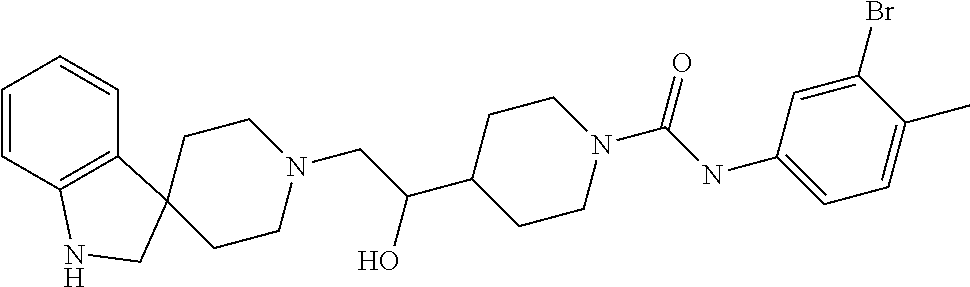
C1=CC2=C(C=C1)C1(CN2)CCN(CC(C2CCN(C(NC3=CC=C(C)C(Br)=C3)=O)CC2)O)CC1
